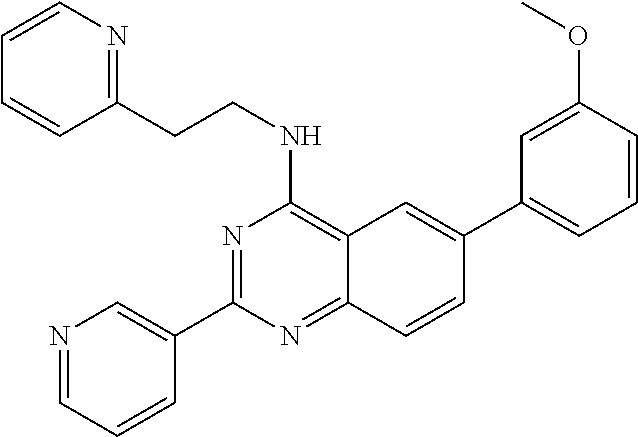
N1=C(C2=CN=CC=C2)N=C2C(=C1NCCC1=NC=CC=C1)C=C(C1=CC=CC(OC)=C1)C=C2
